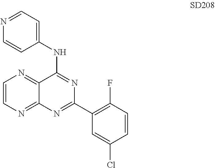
C1=C(Cl)C=CC(F)=C1C1=NC2=NC=CN=C2C(NC2=CC=NC=C2)=N1
